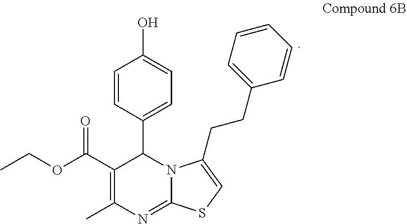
C1=CC(C2C(C(OCC)=O)=C(C)N=C3N2C(CCC2=CC=CC=C2)=CS3)=CC=C1O
